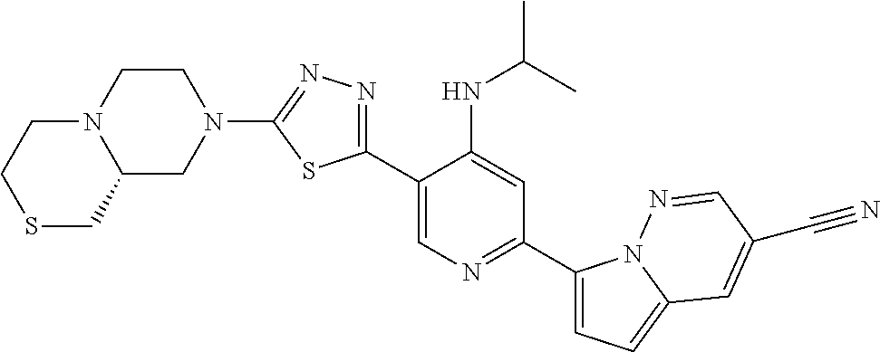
C1(C2=CN=C(C3=CC=C4N3N=CC(C#N)=C4)C=C2NC(C)C)=NN=C(N2CCN3C(C2)CSCC3)S1
